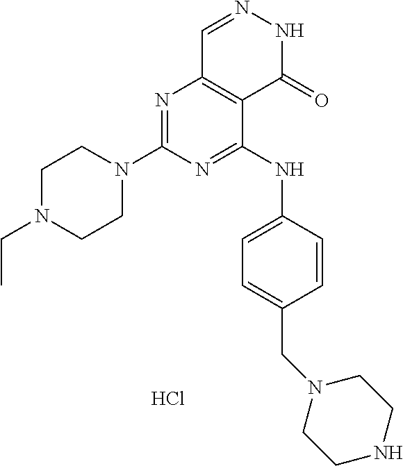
N1=C(N2CCN(CC)CC2)N=C(NC2=CC=C(CN3CCNCC3)C=C2)C2=C1C=NNC2=O.Cl
